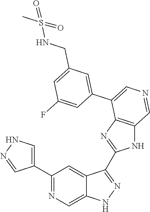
C1(C2=CNN=C2)=NC=C2C(=C1)C(C1=NC3=C(N1)C=NC=C3C1=CC(CNS(C)(=O)=O)=CC(F)=C1)=NN2
